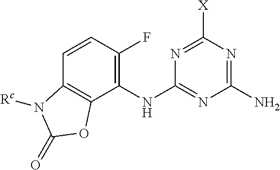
C1(NC2=NC(N)=NC([X])=N2)=C(F)C=CC2=C1OC(=O)N2[Rc]
